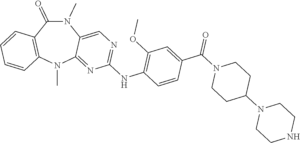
N1(C)C(=O)C2=C(N(C)C3=NC(NC4=C(OC)C=C(C(N5CCC(N6CCNCC6)CC5)=O)C=C4)=NC=C13)C=CC=C2
